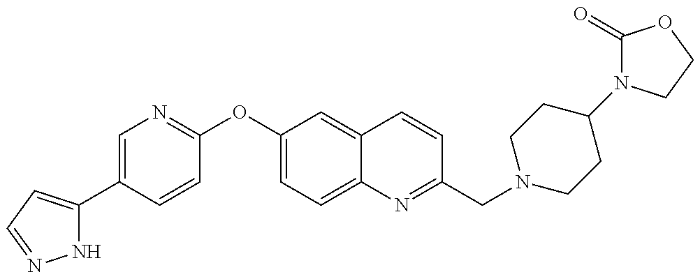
N1C(C2=CN=C(OC3=CC=C4C(=C3)C=CC(CN3CCC(N5C(=O)OCC5)CC3)=N4)C=C2)=CC=N1
